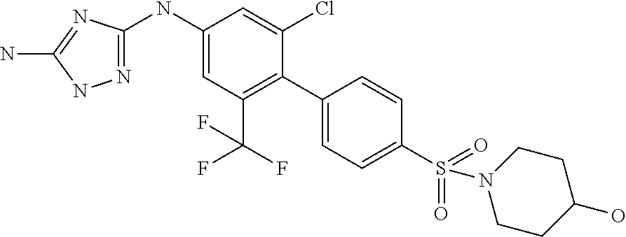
C1(NC2=NNC(N)=N2)=CC(C(F)(F)F)=C(C2=CC=C(S(=O)(=O)N3CCC(O)CC3)C=C2)C(Cl)=C1
